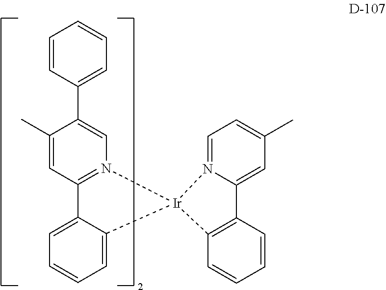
C1(C2=CC=CC=C2)=CN2=C(C=C1C)C1=CC=CC=C1[Ir]21N2=CC=C(C)C=C2C2=C1C=CC=C2
